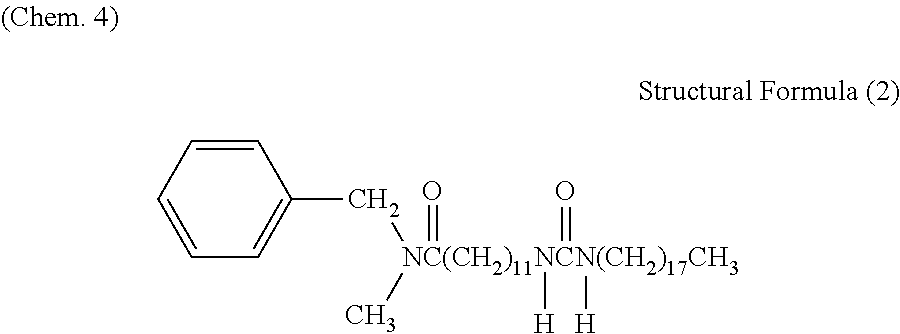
C1=CC=CC=C1C[NC(CH2)11NCN(CH2)17CH3](C)(=O)([H])([H])=O
